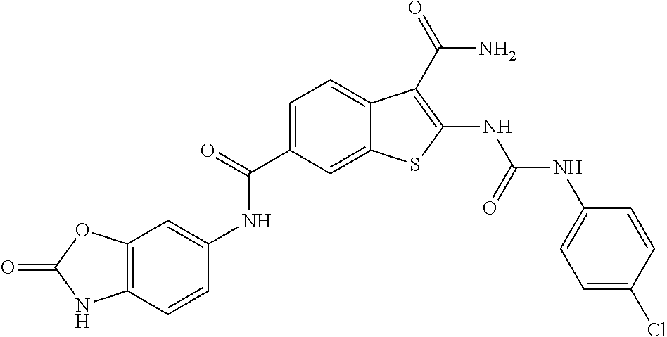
O=C(C1=CC=C2C(=C1)SC(NC(NC1=CC=C(Cl)C=C1)=O)=C2C(=O)N)NC1=CC2=C(C=C1)NC(=O)O2
